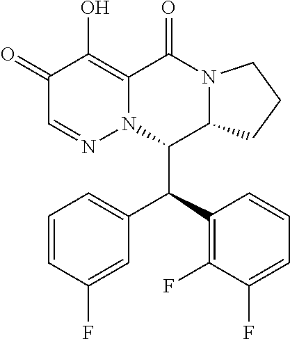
C1=CC(F)=CC(C(C2=C(F)C(F)=CC=C2)C2C3N(C(=O)C4=C(O)C(=O)C=NN24)CCC3)=C1
